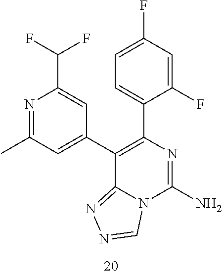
N1=C(C)C=C(C2=C(C3=CC=C(F)C=C3F)N=C(N)N3C2=NN=C3)C=C1C(F)F
